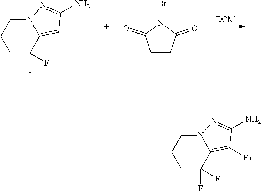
C1CC(=O)N(Br)C1=O.C1(F)(F)C2=CC(N)=NN2CCC1.C1(F)(F)C2=C(Br)C(N)=NN2CCC1
